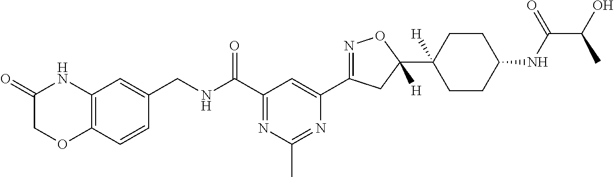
C12=C(C=CC(CNC(C3=NC(C)=NC(C4=NOC(C5([H])CCC(NC(C(O)C)=O)CC5)([H])C4)=C3)=O)=C1)OCC(=O)N2
